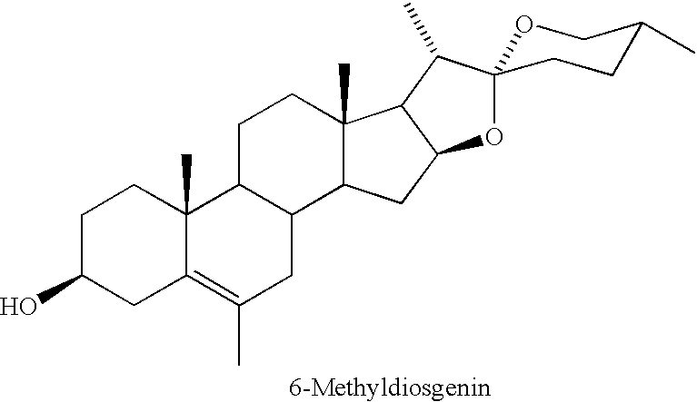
C1C(O)CC2=C(C)CC3C(C2(C)C1)CCC1(C)C3CC2C1C(C)C1(O2)OCC(C)CC1
